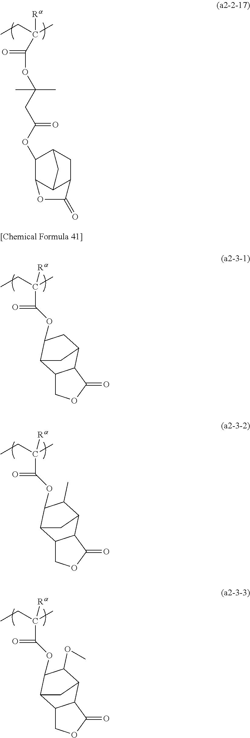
CCC(C)([Ra])C(OC(CC(OC1C2C3C(CC1C3)C(=O)O2)=O)(C)C)=O.CCC(C)([Ra])C(OC1CC2C3C(COC3=O)C1C2)=O.CCC(C)([Ra])C(OC1C(C)C2C3C(COC3=O)C1C2)=O.CCC(C)([Ra])C(OC1C(OC)C2C3C(COC3=O)C1C2)=O
